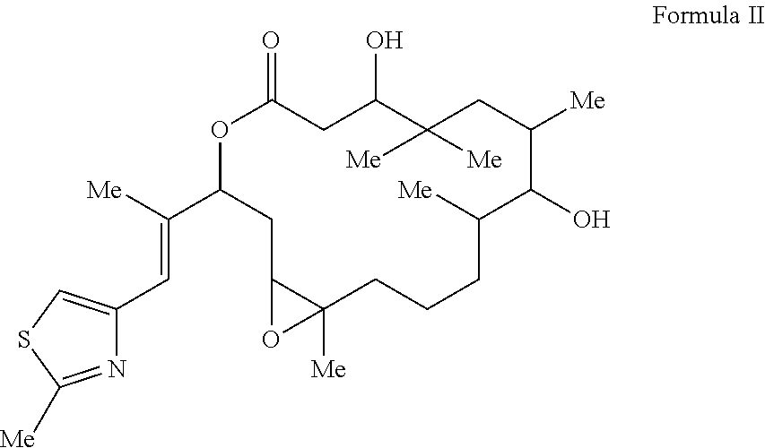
C1(C([Me])=CC2=CSC([Me])=N2)OC(=O)CC(O)C([Me])([Me])CC([Me])C(O)C([Me])CCCC2([Me])C(C1)O2
